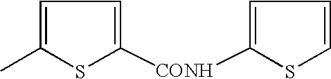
[CONH](C1=CC=CS1)C1=CC=C(C)S1
